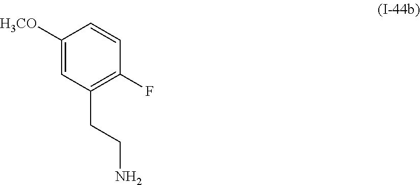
C1([H3CO])=CC(CCN)=C(F)C=C1
